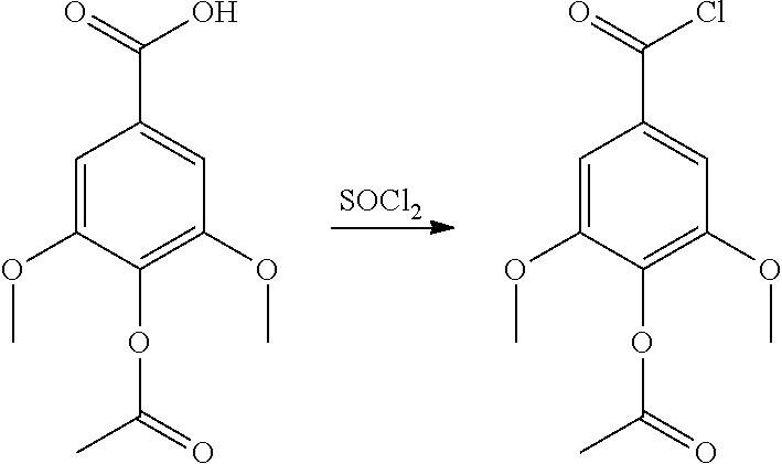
C1=C(OC)C(OC(=O)C)=C(OC)C=C1C(=O)O.[SOCl2].C1=C(OC)C(OC(=O)C)=C(OC)C=C1C(=O)Cl
